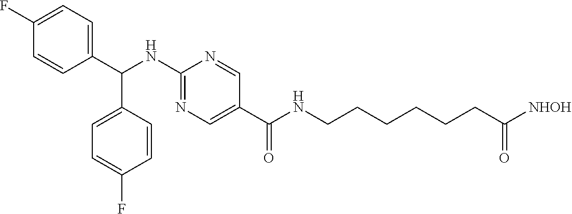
C1(C(C2=CC=C(F)C=C2)NC2=NC=C(C(NCCCCCCC([NHOH])=O)=O)C=N2)=CC=C(F)C=C1
